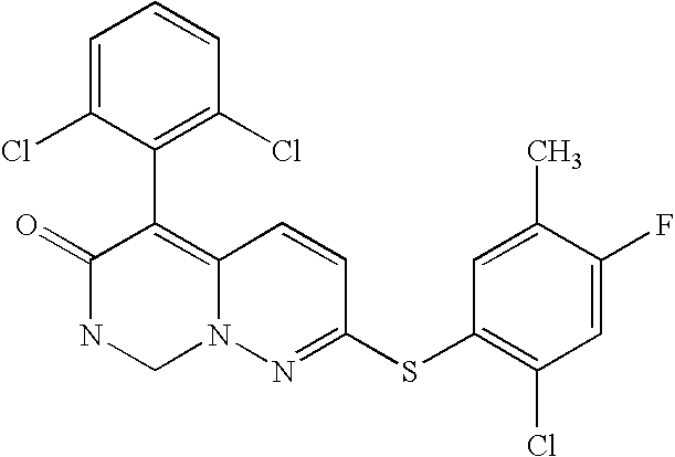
O=C1NCN2C(=C1C1=C(Cl)C=CC=C1Cl)C=CC(SC1=C(Cl)C=C(F)C(C)=C1)=N2
